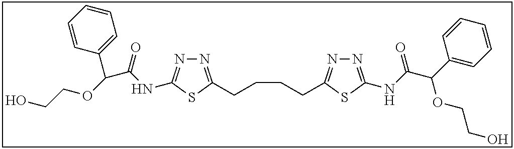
N1=C(CCCCC2=NN=C(NC(C(C3=CC=CC=C3)OCCO)=O)S2)SC(NC(C(OCCO)C2=CC=CC=C2)=O)=N1
